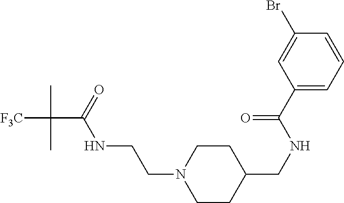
[F3C]C(C(=O)NCCN1CCC(CNC(C2=CC=CC(Br)=C2)=O)CC1)(C)C
